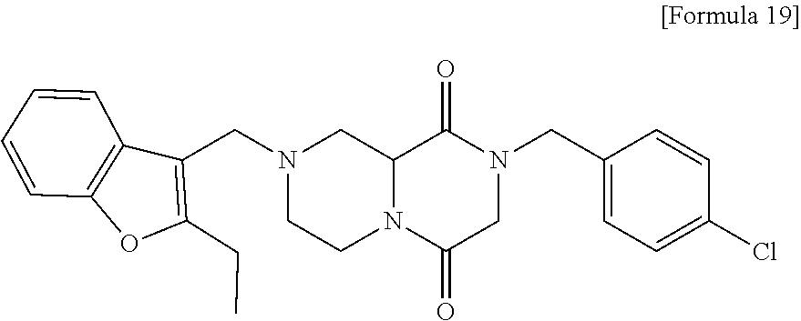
C12=C(C(CN3CCN4C(C3)C(=O)N(CC3=CC=C(Cl)C=C3)CC4=O)=C(CC)O1)C=CC=C2
